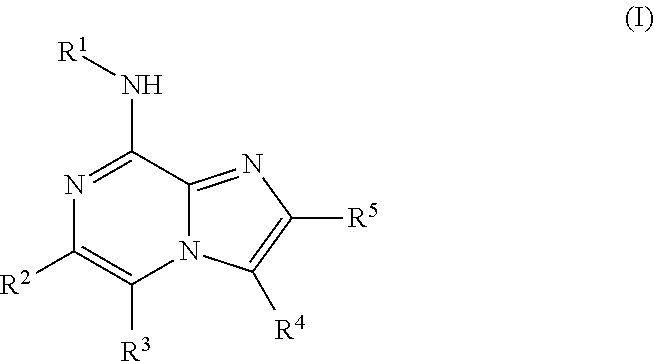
[R1]NC1=NC([R2])=C([R3])N2C1=NC([R5])=C2[R4]
